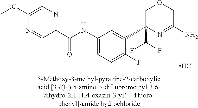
C1(C(NC2=CC=C(F)C(C3(C(F)F)N=C(N)COC3)=C2)=O)=NC=C(OC)N=C1C.Cl
